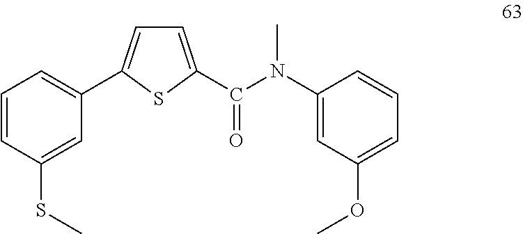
C1=CC(SC)=CC(C2=CC=C(C(N(C3=CC(OC)=CC=C3)C)=O)S2)=C1
